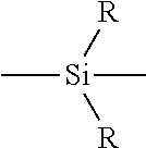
C[Si](C)([R])[R]
